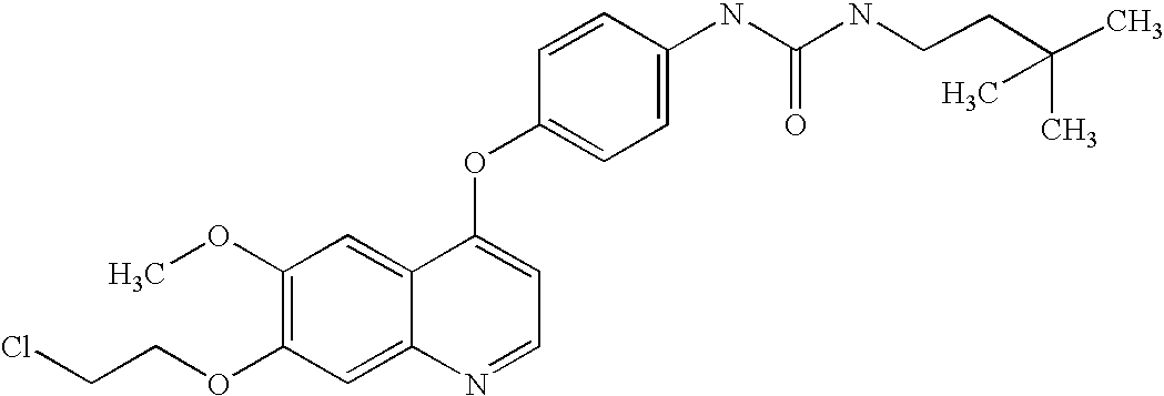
C1=CC(OC2=CC=NC3=CC(OCCCl)=C(OC)C=C23)=CC=C1NC(=O)NCCC(C)(C)C
